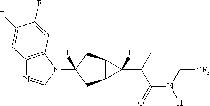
C12=C(N(C3([H])CC4C(C3)C4(C(C(N([H])C[CF3])=O)C)[H])C=N1)C=C(F)C(F)=C2
